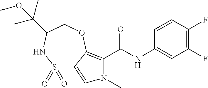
C1(F)=C(F)C=CC(NC(=O)C2=C3C(=CN2C)S(=O)(=O)NC(C(C)(C)OC)CO3)=C1
